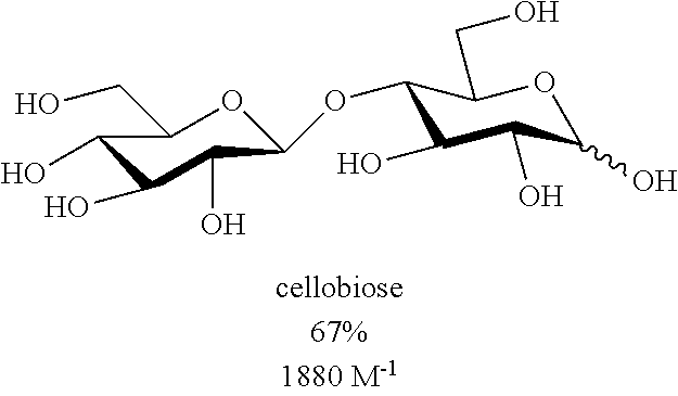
C1(OC2C(O)C(O)C(O)OC2CO)OC(CO)C(O)C(O)C1O
